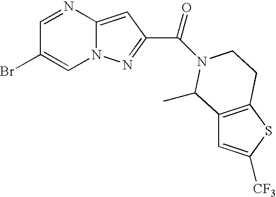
C1=NC2=CC(C(=O)N3CCC4=C(C=C([CF3])S4)C3C)=NN2C=C1Br
